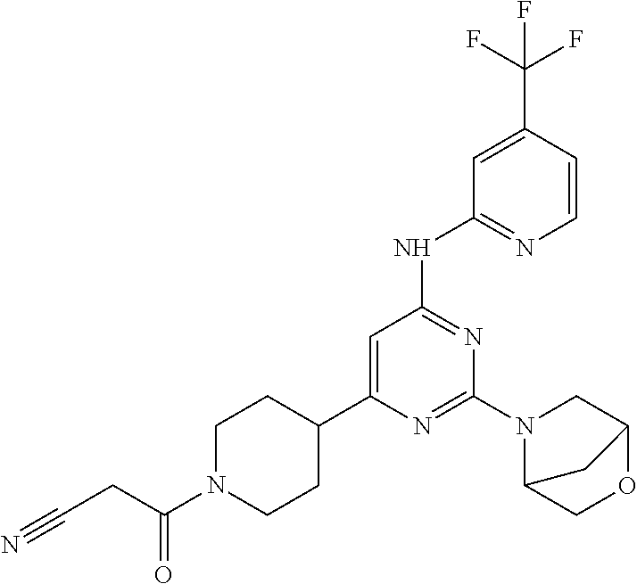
C1=C(C(F)(F)F)C=CN=C1NC1=NC(N2C3COC(C2)C3)=NC(C2CCN(C(CC#N)=O)CC2)=C1
